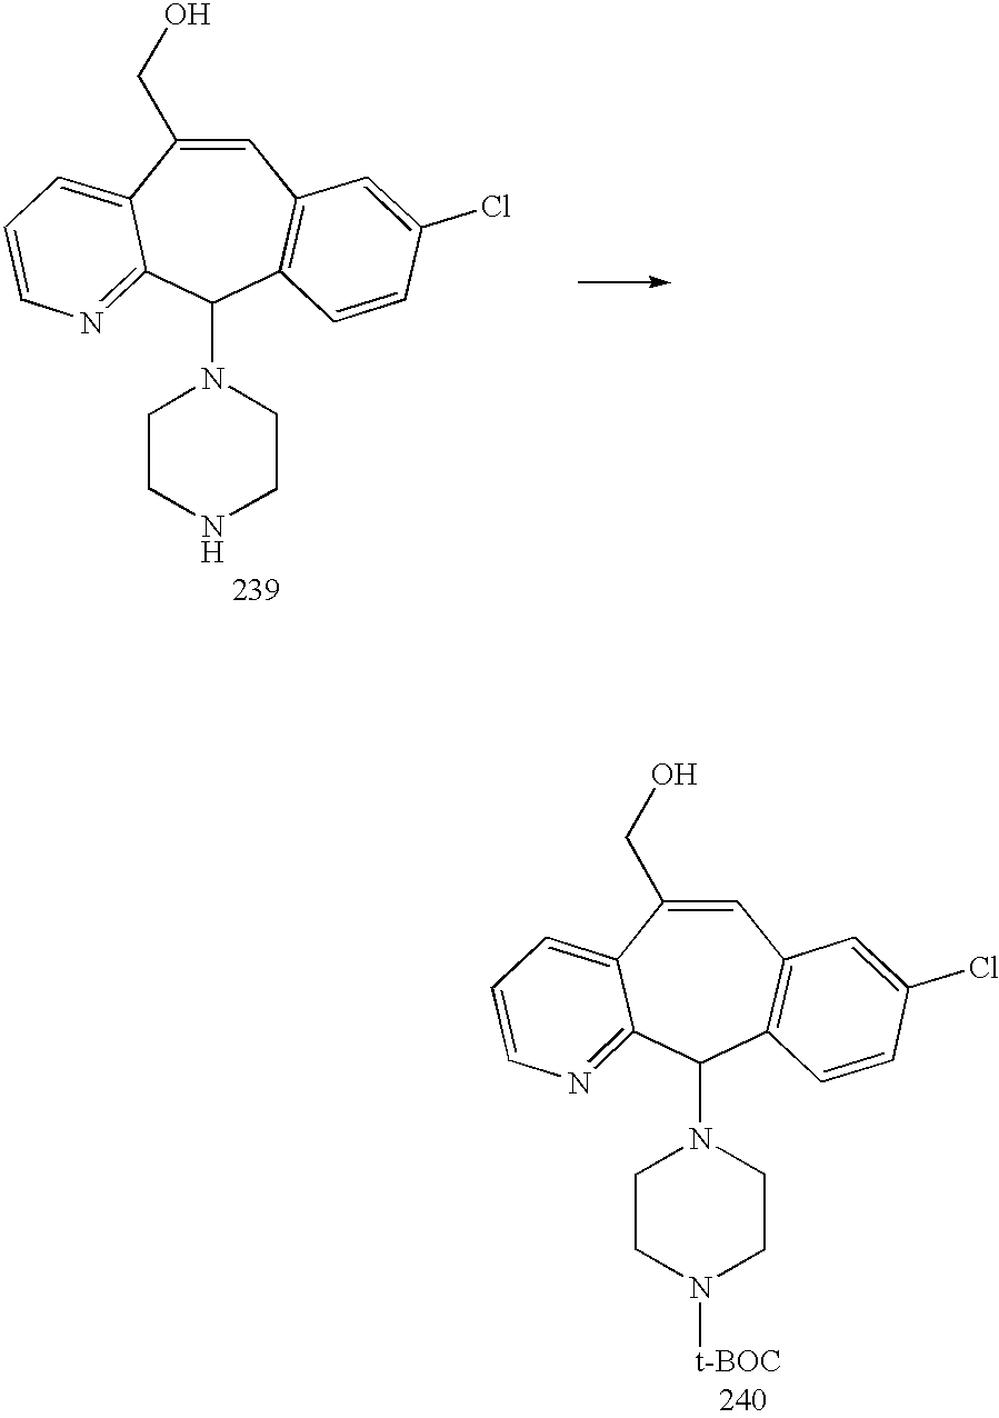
C1=C(CO)C2=CC=CN=C2C(N2CCNCC2)C2=C1C=C(Cl)C=C2.C1=C(CO)C2=CC=CN=C2C(N2CCN([t-BOC])CC2)C2=C1C=C(Cl)C=C2
